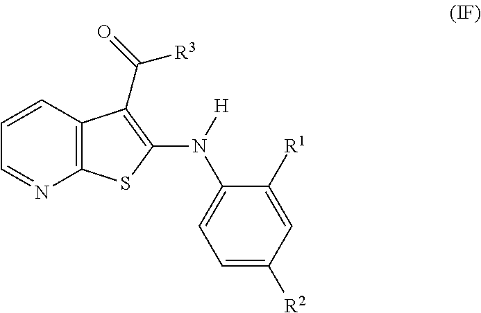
C1=NC2=C(C=C1)C(C([R3])=O)=C(N(C1=CC=C([R2])C=C1[R1])[H])S2
